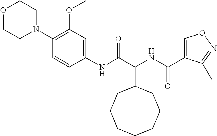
C(C1CCCCCCC1)(NC(C1=CON=C1C)=O)C(=O)NC1=CC(OC)=C(N2CCOCC2)C=C1
